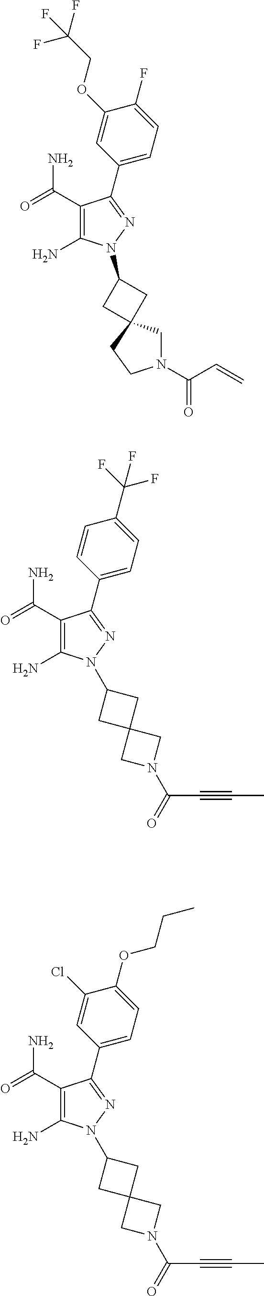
C1(C(=O)N)=C(N)N(C2CC3(C2)CN(C(C=C)=O)CC3)N=C1C1=CC=C(F)C(OCC(F)(F)F)=C1.C1(C(=O)N)=C(N)N(C2CC3(C2)CN(C(C#CC)=O)C3)N=C1C1=CC=C(C(F)(F)F)C=C1.C1(C(=O)N)=C(N)N(C2CC3(C2)CN(C(C#CC)=O)C3)N=C1C1=CC=C(OCCC)C(Cl)=C1
